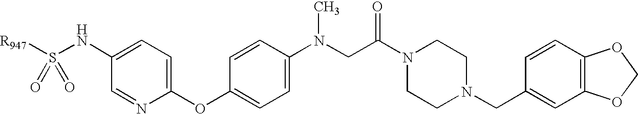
[R947]S(=O)(NC1=CC=C(OC2=CC=C(N(C)CC(=O)N3CCN(CC4=CC5=C(C=C4)OCO5)CC3)C=C2)N=C1)=O
